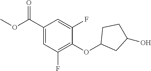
C1(C(OC)=O)=CC(F)=C(OC2CC(O)CC2)C(F)=C1
